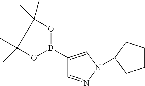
C1(B2OC(C)(C)C(C)(C)O2)=CN(C2CCCC2)N=C1
